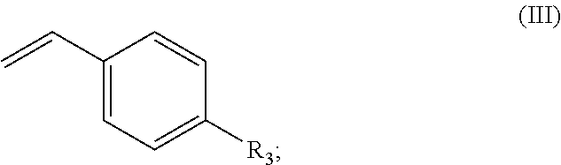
C1(C=C)=CC=C([R3])C=C1
